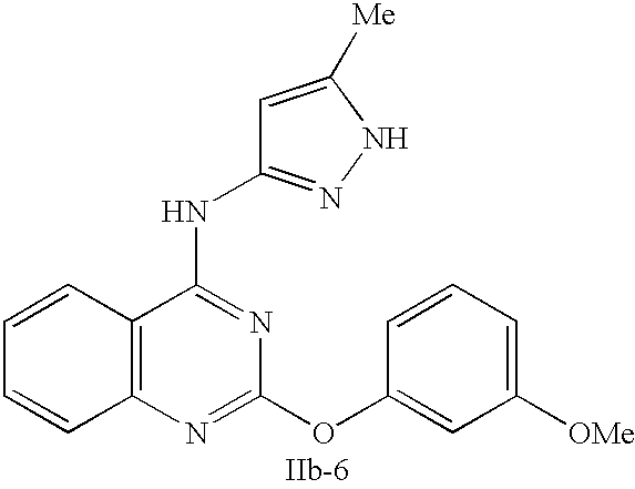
C12=C(N=C(OC3=CC([OMe])=CC=C3)N=C1NC1=NNC([Me])=C1)C=CC=C2
